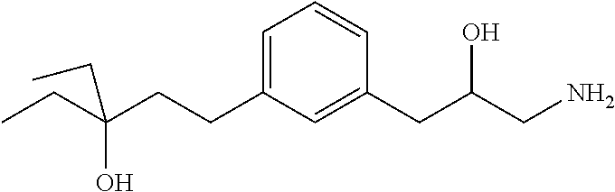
C1=C(CCC(CC)(O)CC)C=C(CC(CN)O)C=C1
